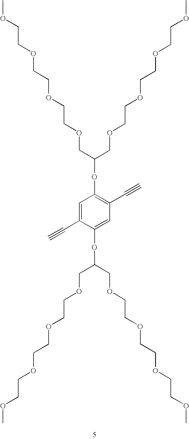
COCCOCCOCCOCC(COCCOCCOCCOC)OC1=C(C#C)C=C(OC(COCCOCCOCCOC)COCCOCCOCCOC)C(C#C)=C1
